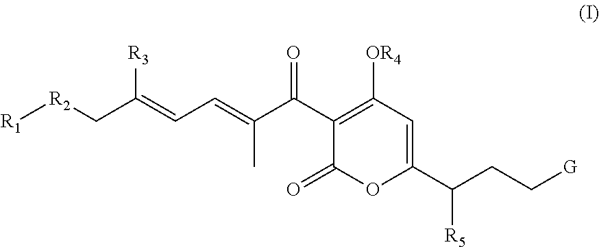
[R1][R2]CC(=CC=C(C(C1=C([OR4])C=C(C(CC[G])[R5])OC1=O)=O)C)[R3]
